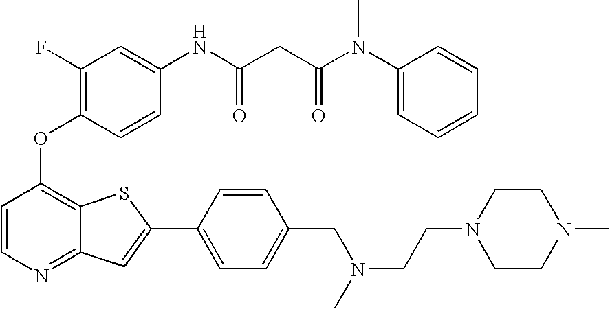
C1=CC(OC2=C(F)C=C(NC(CC(N(C3=CC=CC=C3)C)=O)=O)C=C2)=C2C(=N1)C=C(C1=CC=C(CN(CCN3CCN(C)CC3)C)C=C1)S2
